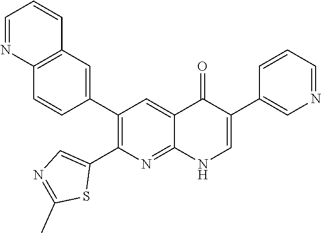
C12=C(C=C(C3=C(C4=CN=C(C)S4)N=C4C(=C3)C(=O)C(C3=CN=CC=C3)=CN4)C=C1)C=CC=N2
